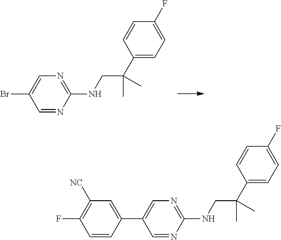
C1(F)=CC=C(C(CNC2=NC=C(Br)C=N2)(C)C)C=C1.C1(F)=CC=C(C(CNC2=NC=C(C3=CC([NC])=C(F)C=C3)C=N2)(C)C)C=C1
